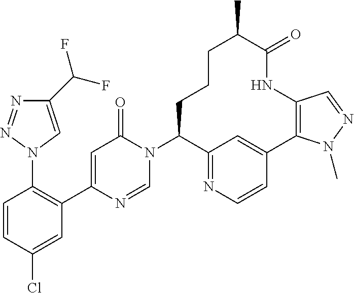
C1=CC(Cl)=CC(C2=CC(=O)N(C3C4=NC=CC(=C4)C4=C(NC(=O)C(C)CCC3)C=NN4C)C=N2)=C1N1C=C(C(F)F)N=N1
